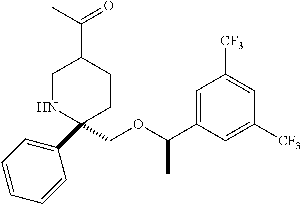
C1(COC(C2=CC([CF3])=CC([CF3])=C2)C)(C2=CC=CC=C2)CCC(C(=O)C)CN1
